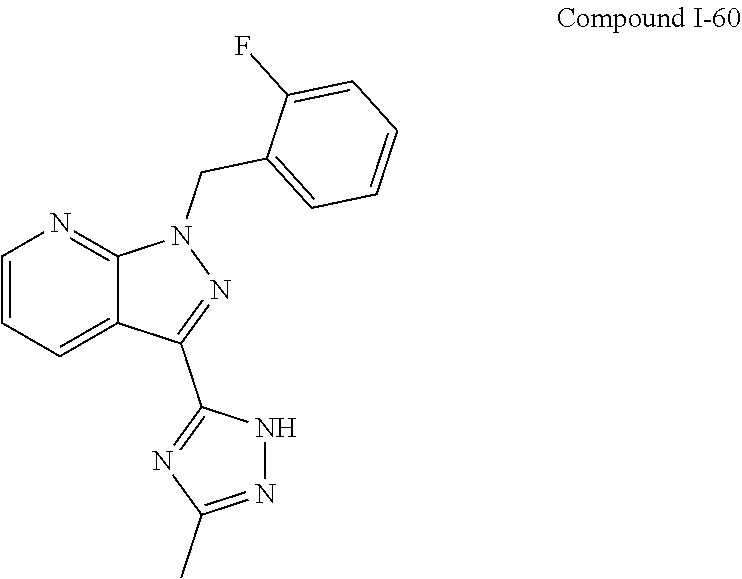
C1(CN2N=C(C3=NC(C)=NN3)C3=CC=CN=C23)=CC=CC=C1F
